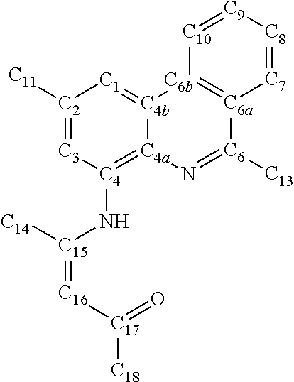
[C7]1=[C8][C9]=[C10][C6b]2=[C6a]1[C6]([C13])=N[C4a]1=[C4](N[C15](=[C16][C17](=O)[C18])[C14])[C3]=[C2]([C11])[C1]=[C4b]21
